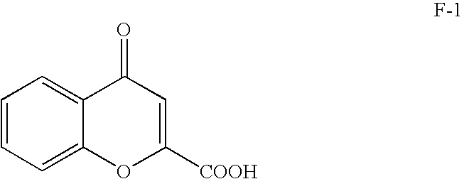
C1=CC=C2C(=C1)OC([COOH])=CC2=O
